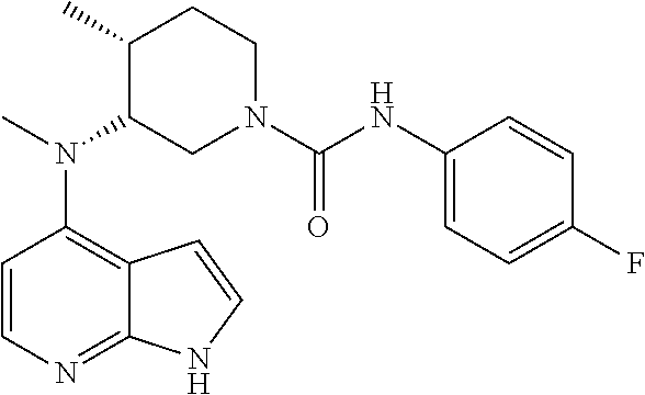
C12=C(N(C)C3CN(C(=O)NC4=CC=C(F)C=C4)CCC3C)C=CN=C1NC=C2
